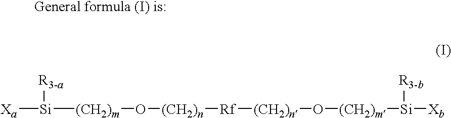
[Xa][Si]([(CH2)m]O[(CH2)n][Rf][(CH2)n]O[(CH2)m][Si]([Xb])[R3-b])[R3-a]
